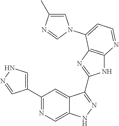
C1(C2=NC=C3C(=C2)C(C2=NC4=C(N2)N=CC=C4N2C=C(C)N=C2)=NN3)=CNN=C1
